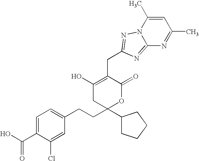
C1=C(C(=O)O)C(Cl)=CC(CCC2(C3CCCC3)CC(O)=C(CC3=NN4C(=N3)N=C(C)C=C4C)C(=O)O2)=C1
